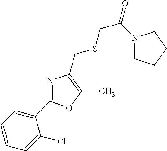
C1=CC=C(C2=NC(CSCC(=O)N3CCCC3)=C(C)O2)C(Cl)=C1
